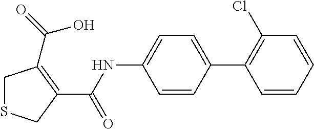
C1SCC(C(=O)NC2=CC=C(C3=C(Cl)C=CC=C3)C=C2)=C1C(O)=O
